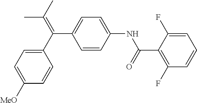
C1(C(=C(C)C)C2=CC=C(NC(C3=C(F)C=CC=C3F)=O)C=C2)=CC=C([MeO])C=C1
